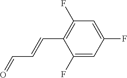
C1(F)=CC(F)=CC(F)=C1C=CC=O
